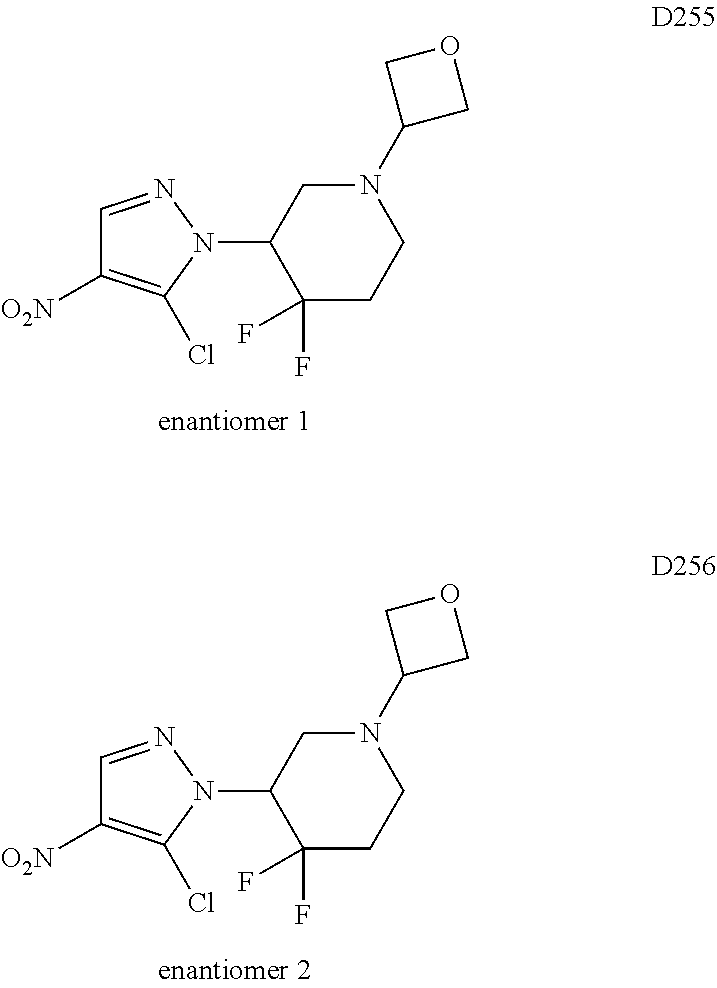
C1=NN(C2C(F)(F)CCN(C3COC3)C2)C(Cl)=C1[O2N].C1=NN(C2C(F)(F)CCN(C3COC3)C2)C(Cl)=C1[O2N]
